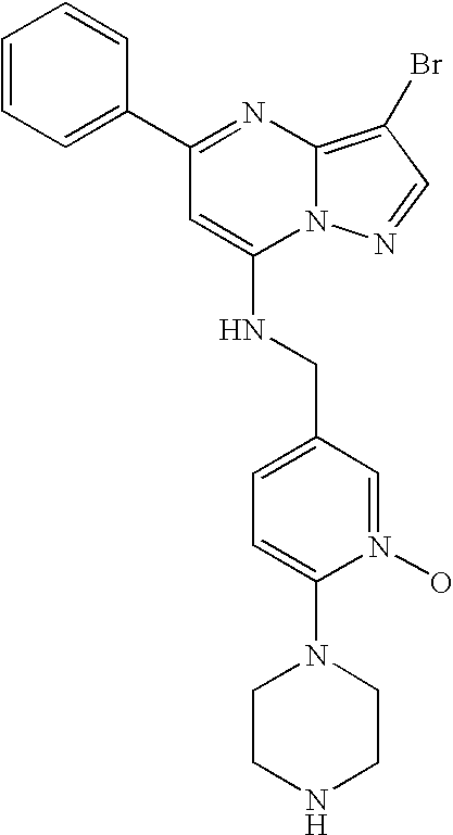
C1=CC=C(C2=NC3=C(Br)C=NN3C(NCC3=CC=C(N4CCNCC4)N(O)=C3)=C2)C=C1
